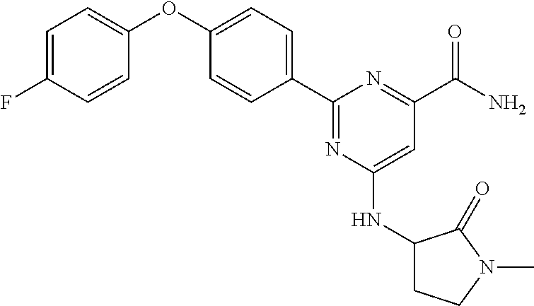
C1=CC(C2=NC(NC3CCN(C)C3=O)=CC(C(N)=O)=N2)=CC=C1OC1=CC=C(F)C=C1
